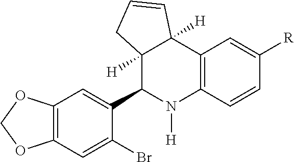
C12=C(C=C(Br)C(C3N([H])C4=C(C5([H])C3([H])CC=C5)C=C([R])C=C4)=C1)OCO2
